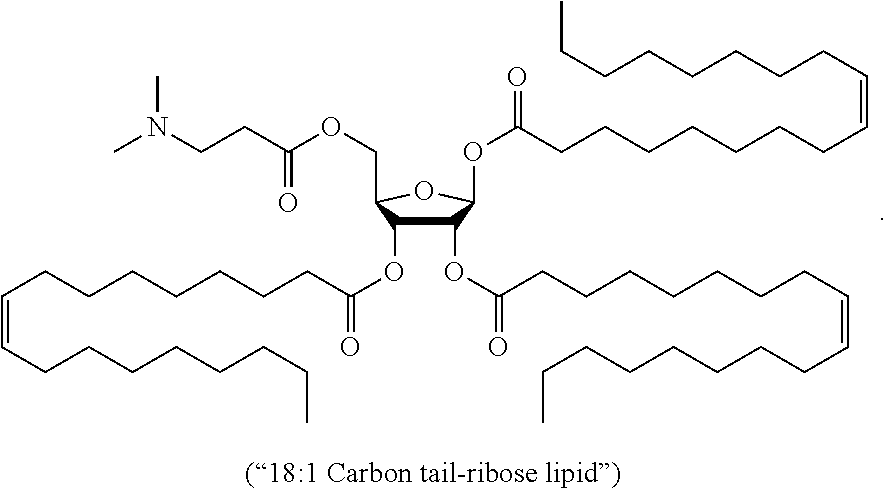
O(C(CCCCCCCC=CCCCCCCCC)=O)C1C(OC(CCCCCCCC=CCCCCCCCC)=O)C(OC(CCCCCCCC=CCCCCCCCC)=O)C(COC(CCN(C)C)=O)O1
